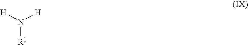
N([R1])([H])[H]
